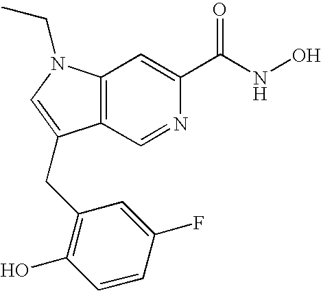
C12=C(N(CC)C=C1CC1=C(O)C=CC(F)=C1)C=C(C(NO)=O)N=C2
